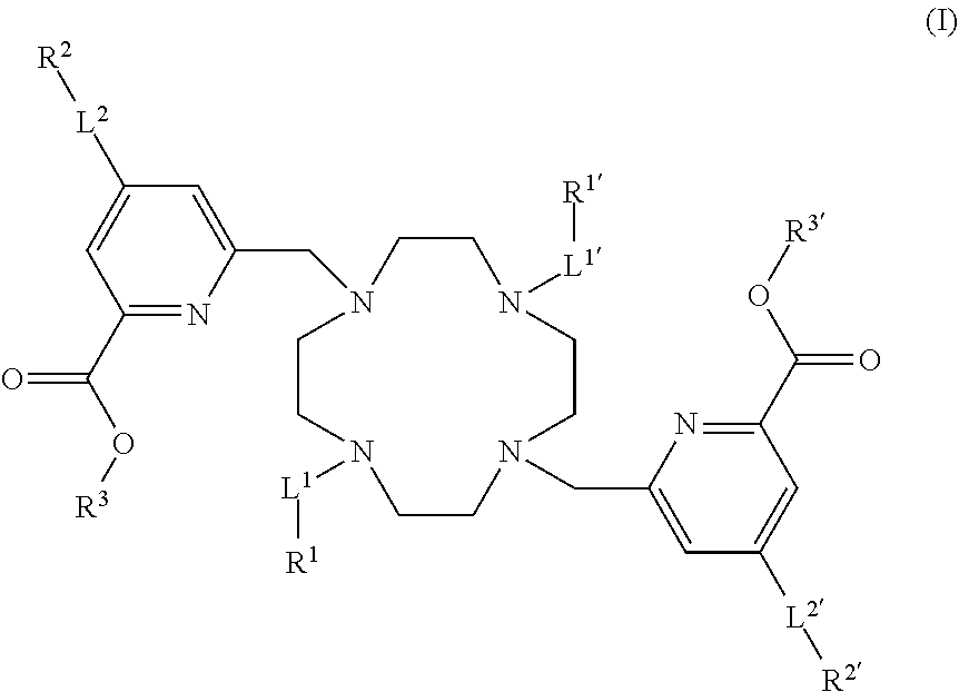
C1CN([L1][R1])CCN(CC2=CC([L2][R2])=CC(C(O[R3])=O)=N2)CCN([L1][R1])CCN1CC1=CC([L2][R2])=CC(C(O[R3])=O)=N1
